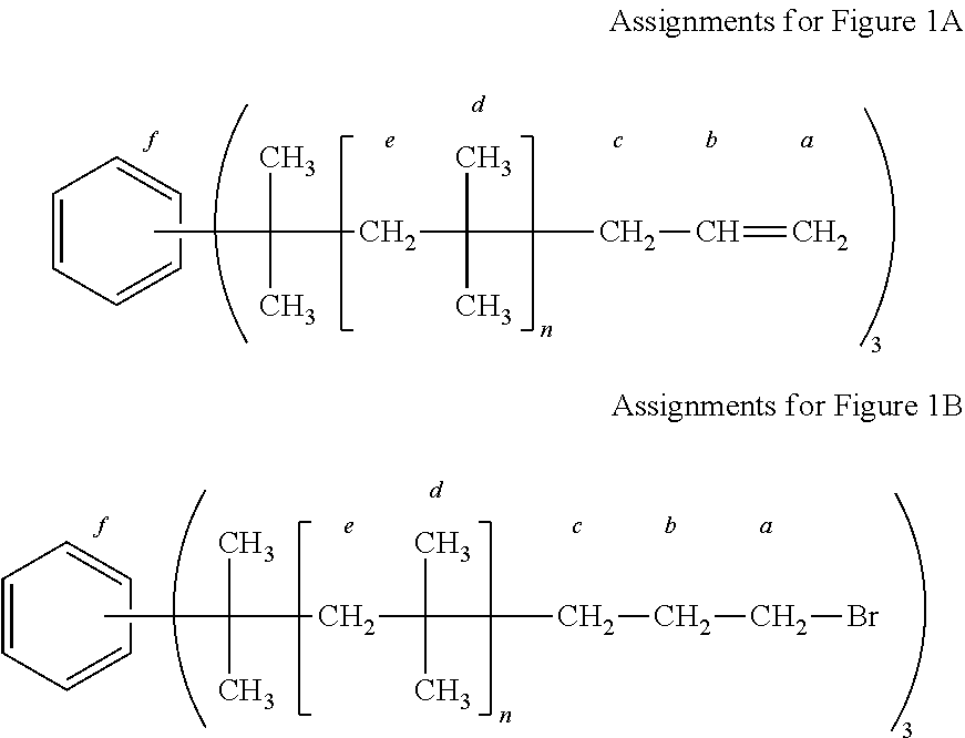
C1=CC=CC=C1.CC(C)(C)CC(C)(C)CC=C.C1=CC=CC=C1.CC(C)(C)CC(C)(C)CCCBr
